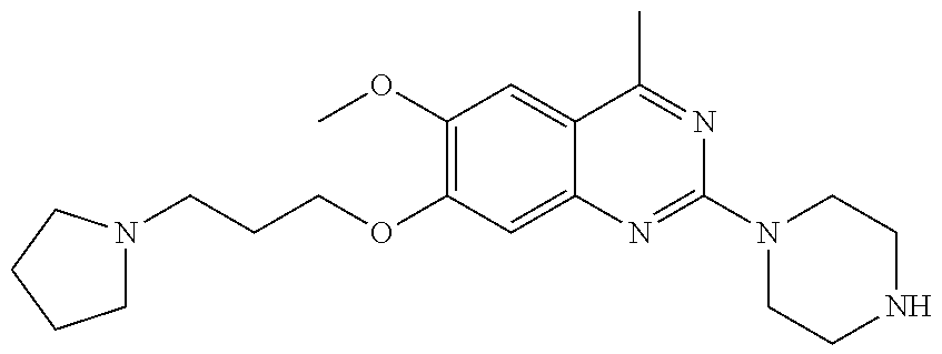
C1N(CCCOC2=C(OC)C=C3C(=C2)N=C(N2CCNCC2)N=C3C)CCC1
